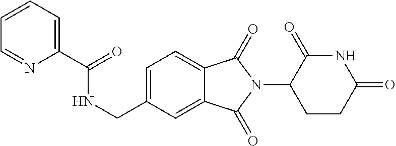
N1C(=O)C(N2C(=O)C3=CC=C(CNC(C4=CC=CC=N4)=O)C=C3C2=O)CCC1=O
